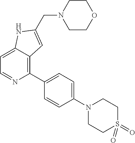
C1=C2C(=C(C3=CC=C(N4CCS(=O)(=O)CC4)C=C3)N=C1)C=C(CN1CCOCC1)N2
